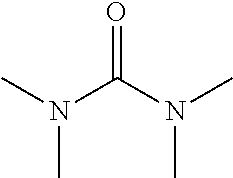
O=C(N(C)C)N(C)C
